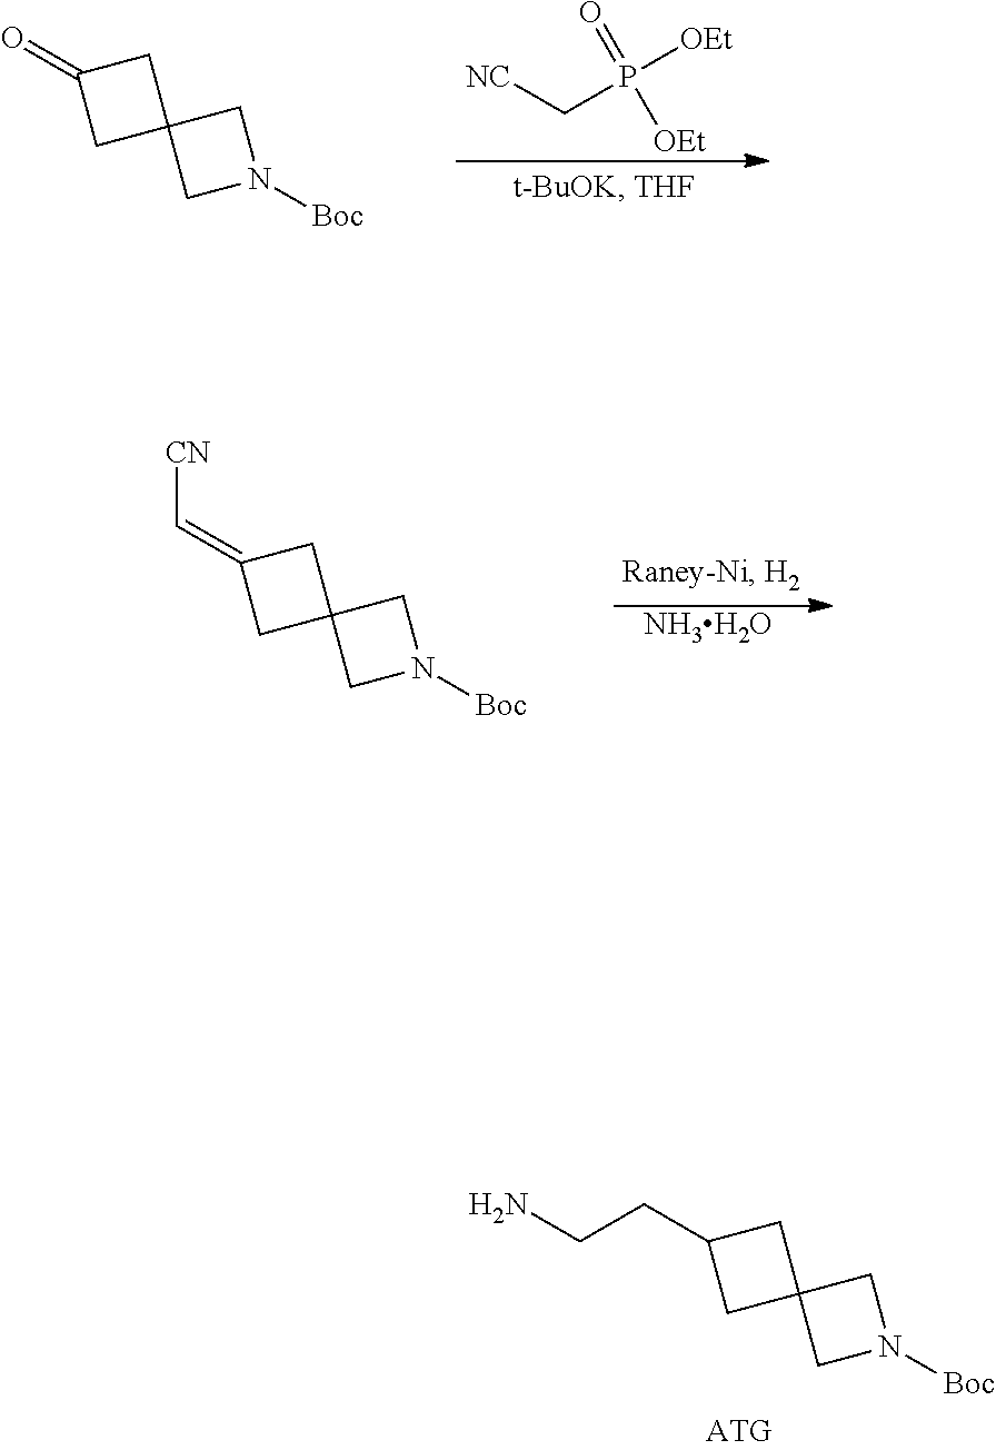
[NC]CP([OEt])(=O)[OEt].C1(=O)CC2(C1)CN([Boc])C2.[NH3H2O].C1(=C[CN])CC2(C1)CN([Boc])C2.C1(CCN)CC2(C1)CN([Boc])C2
